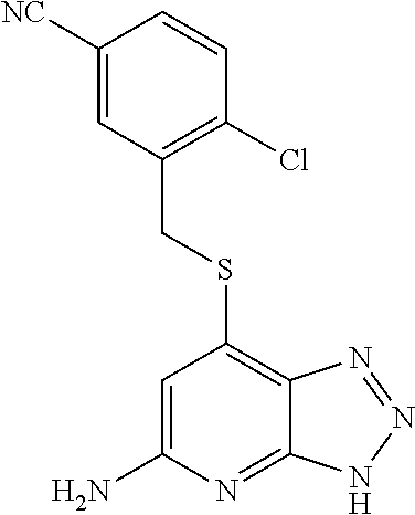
C1([NC])=CC(CSC2=C3C(=NC(N)=C2)NN=N3)=C(Cl)C=C1
